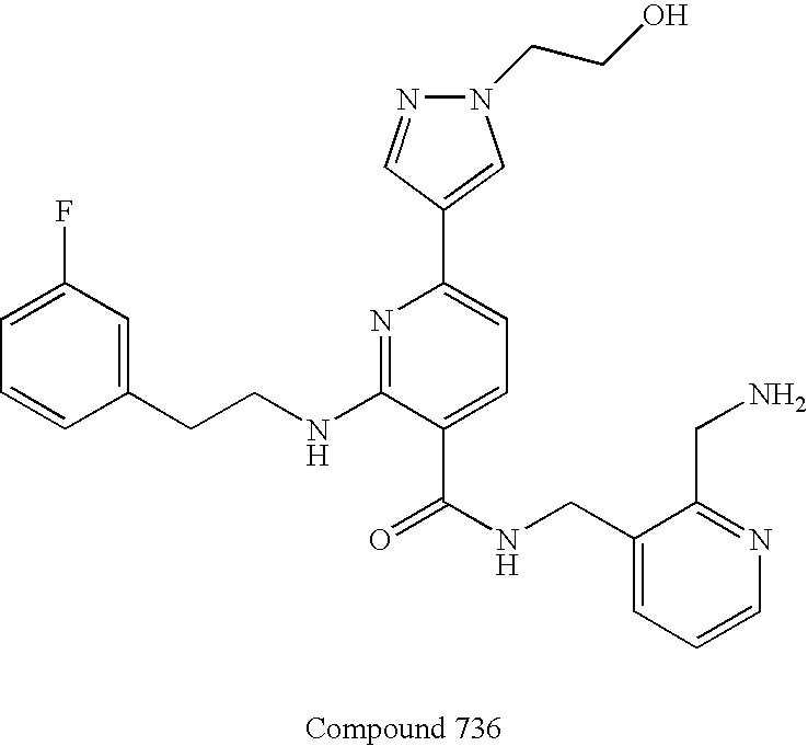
C1=CC(CCNC2=NC(C3=CN(CCO)N=C3)=CC=C2C(NCC2=CC=CN=C2CN)=O)=CC(F)=C1
